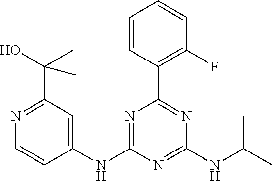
C1(NC2=CC(C(O)(C)C)=NC=C2)=NC(C2=C(F)C=CC=C2)=NC(NC(C)C)=N1
